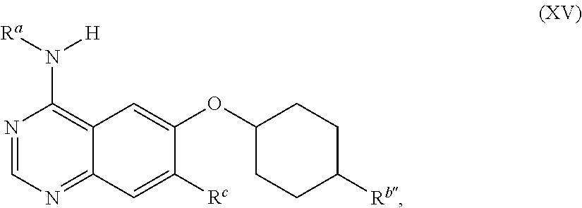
N1=CN=C2C(=C1N([Ra])[H])C=C(OC1CCC([Rb])CC1)C([Rc])=C2
